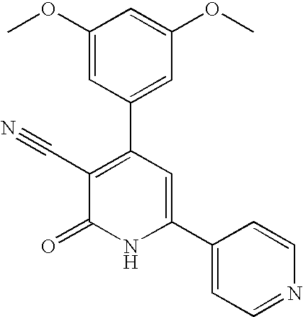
C1(OC)=CC(C2=C(C#N)C(=O)NC(C3=CC=NC=C3)=C2)=CC(OC)=C1
